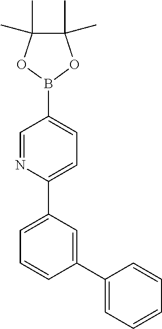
C1(C2=CC=C(B3OC(C)(C)C(C)(C)O3)C=N2)=CC=CC(C2=CC=CC=C2)=C1
